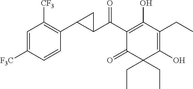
C1(C(C2=C(O)C(CC)=C(O)C(CC)(CC)C2=O)=O)C(C2=C([CF3])C=C([F3C])C=C2)C1
